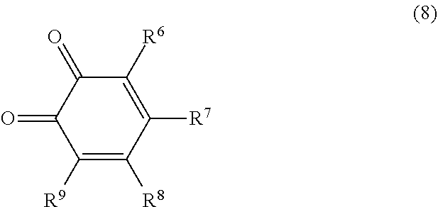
C1([R6])=C([R7])C([R8])=C([R9])C(=O)C1=O
